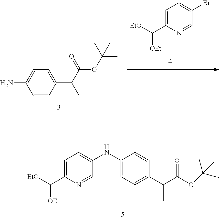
C1=C(C([EtO])[OEt])N=CC(NC2=CC=C(C(C)C(=O)OC(C)(C)C)C=C2)=C1.C1=C(C([EtO])[OEt])N=CC(Br)=C1.C1=CC(C(C(=O)OC(C)(C)C)C)=CC=C1N
